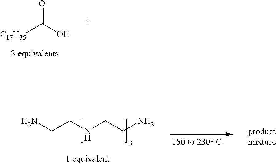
[C17H35]C(O)=O.NCCNCCN
